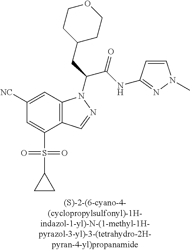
C12=C(C=C([NC])C=C1S(=O)(=O)C1CC1)N(C(CC1CCOCC1)C(NC1=NN(C)C=C1)=O)N=C2
